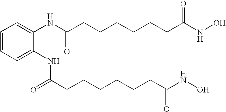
C(CCCCCCC(NO)=O)(NC1=CC=CC=C1NC(CCCCCCC(NO)=O)=O)=O
